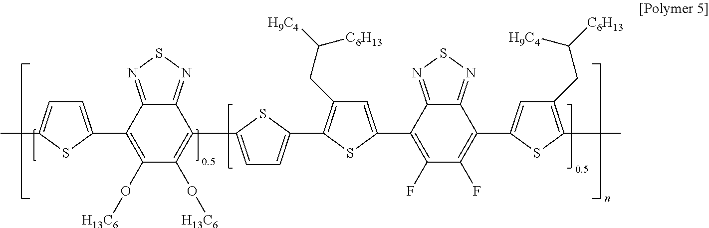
C1(C2=CC(CC([H9C4])[C6H13])=C(C3=CC=C(C4=C(O[H13C6])C(O[H13C6])=C(C5=CC=C(C)S5)C5=NSN=C45)S3)S2)=C(F)C(F)=C(C2=CC(CC([C6H13])[H9C4])=C(C)S2)C2=NSN=C12
